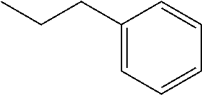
C1(CCC)=CC=CC=C1
